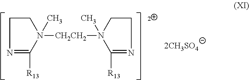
C1CN([CH2CH2]N2(C)C([R13])=NCC2)(C)C([R13])=N1
